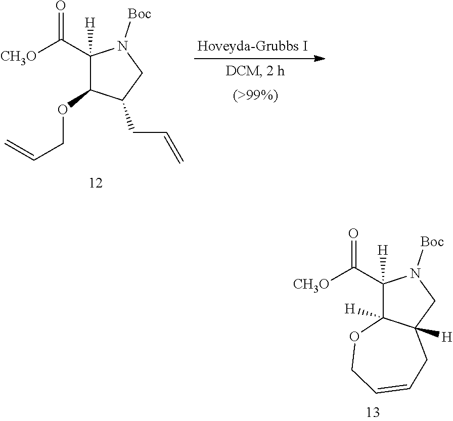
C1(C([CH3O])=O)([H])C(OCC=C)C(CC=C)CN1[Boc].C1(C([CH3O])=O)([H])C2([H])C([H])(CN1[Boc])CC=CCO2
